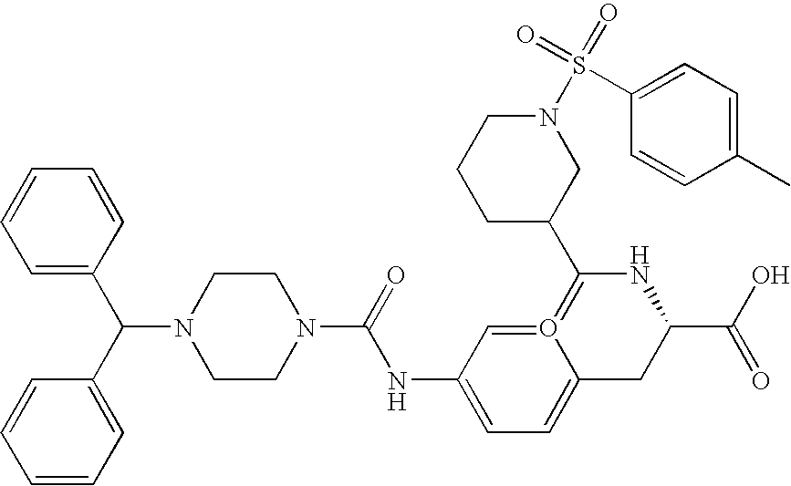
C1=CC=C(C(C2=CC=CC=C2)N2CCN(C(=O)NC3=CC=C4O(=C3)=C(C3CN(S(=O)(=O)C5=CC=C(C)C=C5)CCC3)NC(C(O)=O)C4)CC2)C=C1
